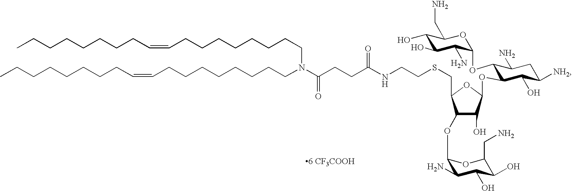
C1(OC2C(N)C(O)C(O)C(CN)O2)C(O)C(OC2C(OC3C(N)C(O)C(O)C(CN)O3)C(N)CC([NH2])C2O)OC1CSCCNC(CCC(N(CCCCCCCCC=CCCCCCCCC)CCCCCCCCC=CCCCCCCCC)=O)=O
